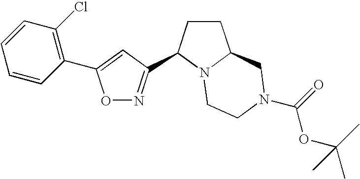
O1N=C(C2CCC3N2CCN(C(=O)OC(C)(C)C)C3)C=C1C1=C(Cl)C=CC=C1
